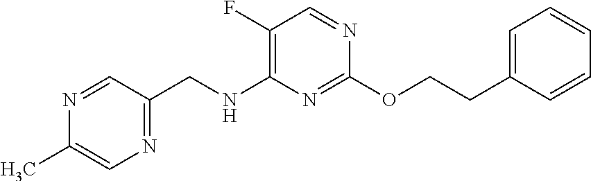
N1=CC(CNC2=C(F)C=NC(OCCC3=CC=CC=C3)=N2)=NC=C1C
